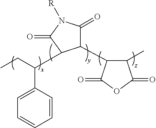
C1=CC(C(CC)C2C(C3C(C)C(=O)OC3=O)C(=O)N([R])C2=O)=CC=C1
